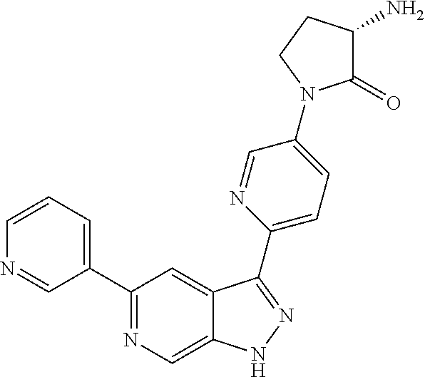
C1(C2=CC=CN=C2)=NC=C2C(=C1)C(C1=CC=C(N3C(=O)C(N)CC3)C=N1)=NN2
